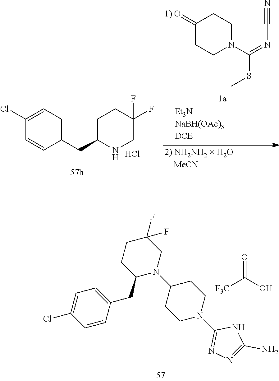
C1=CC(CC2N(C3CCN(C4=NN=C(N)N4)CC3)CC(F)(F)CC2)=CC=C1Cl.[F3C]C(O)=O.C1(=[1) O])CCN(C(=NC#N)SC)CC1.C1=CC(CC2NCC(F)(F)CC2)=CC=C1Cl.Cl
